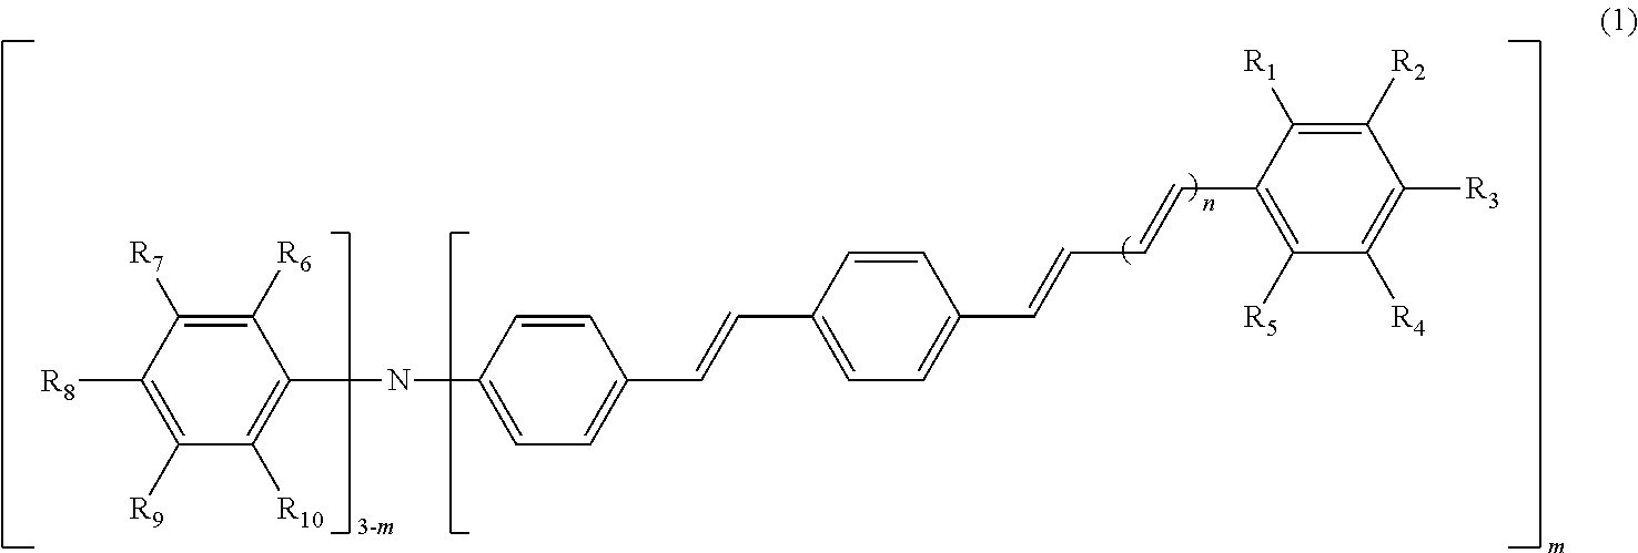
C1([R6])=C([R7])C([R8])=C([R9])C([R10])=C1NC1=CC=C(C=CC2=CC=C(C=CC=CC3=C([R5])C([R4])=C([R3])C([R2])=C3[R1])C=C2)C=C1
